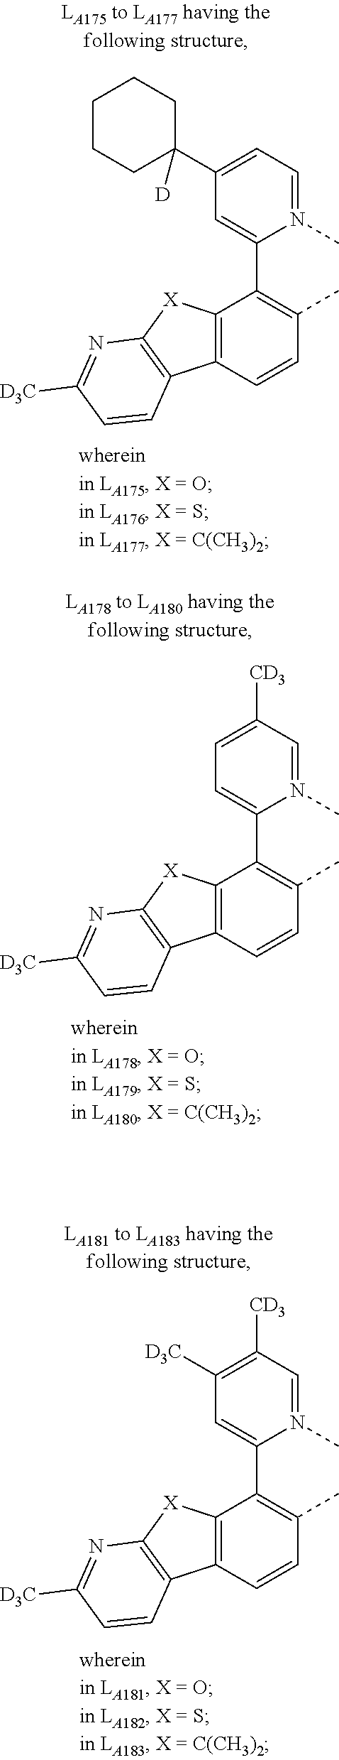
C1(C2([D])CCCCC2)=CC=N(C)C(C2=C(C)C=CC3=C2[X]C2=C3C=CC([D3C])=N2)=C1.C1=C([CD3])C=N(C)C(C2=C(C)C=CC3=C2[X]C2=C3C=CC([D3C])=N2)=C1.C1([D3C])=C([CD3])C=N(C)C(C2=C(C)C=CC3=C2[X]C2=C3C=CC([D3C])=N2)=C1
